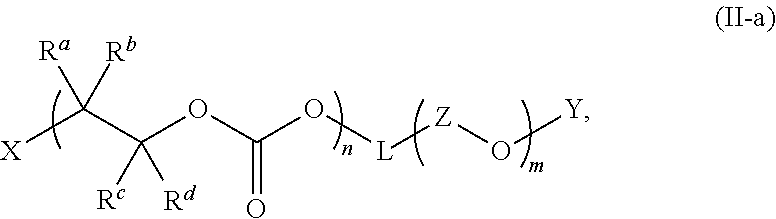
[X]C(C(OC(O[L][Z]O[Y])=O)([Rc])[Rd])([Rb])[Ra]
